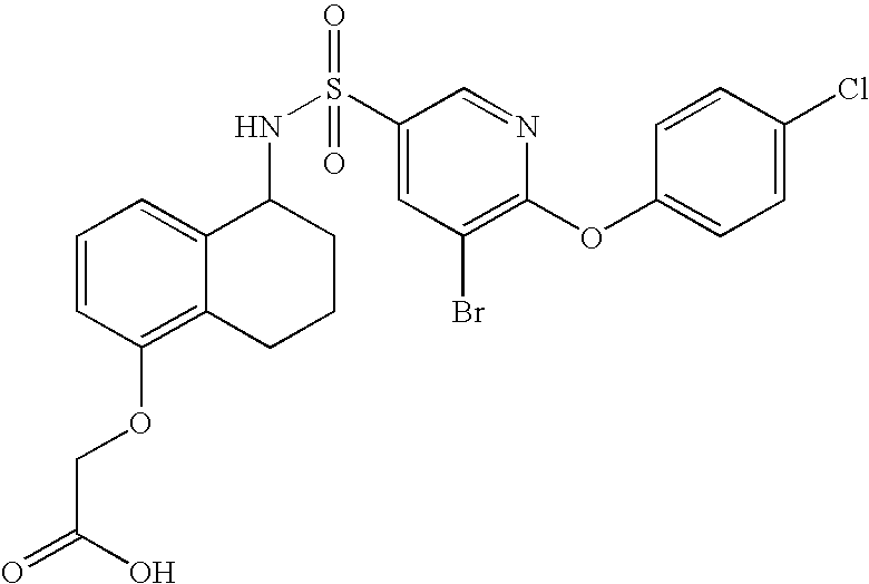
C1=CC(OCC(=O)O)=C2C(=C1)C(NS(C1=CC(Br)=C(OC3=CC=C(Cl)C=C3)N=C1)(=O)=O)CCC2
